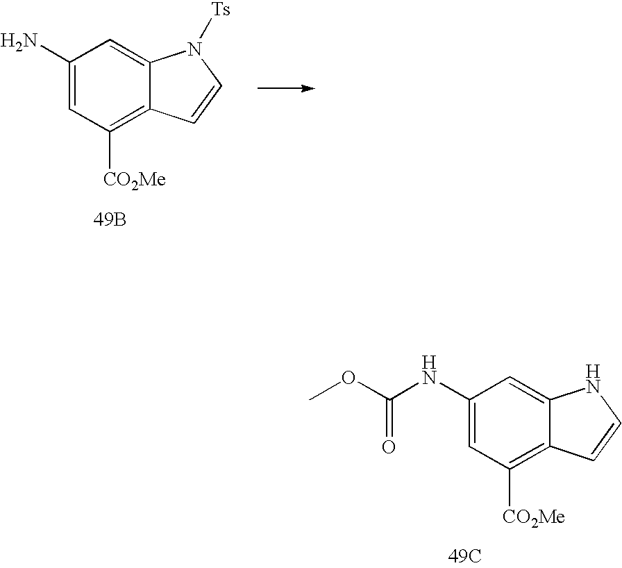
C1(NC(OC)=O)=CC([CO2Me])=C2C(=C1)NC=C2.[49C].C1(N)=CC([CO2Me])=C2C(=C1)N([Ts])C=C2.[49B]
